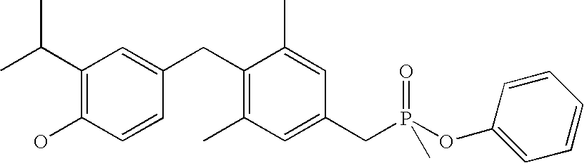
C1(C(C)C)=C(O)C=CC(CC2=C(C)C=C(CP(=O)(C)OC3=CC=CC=C3)C=C2C)=C1
